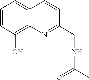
C1=CC(O)=C2C(=C1)C=CC(CNC(=O)C)=N2
